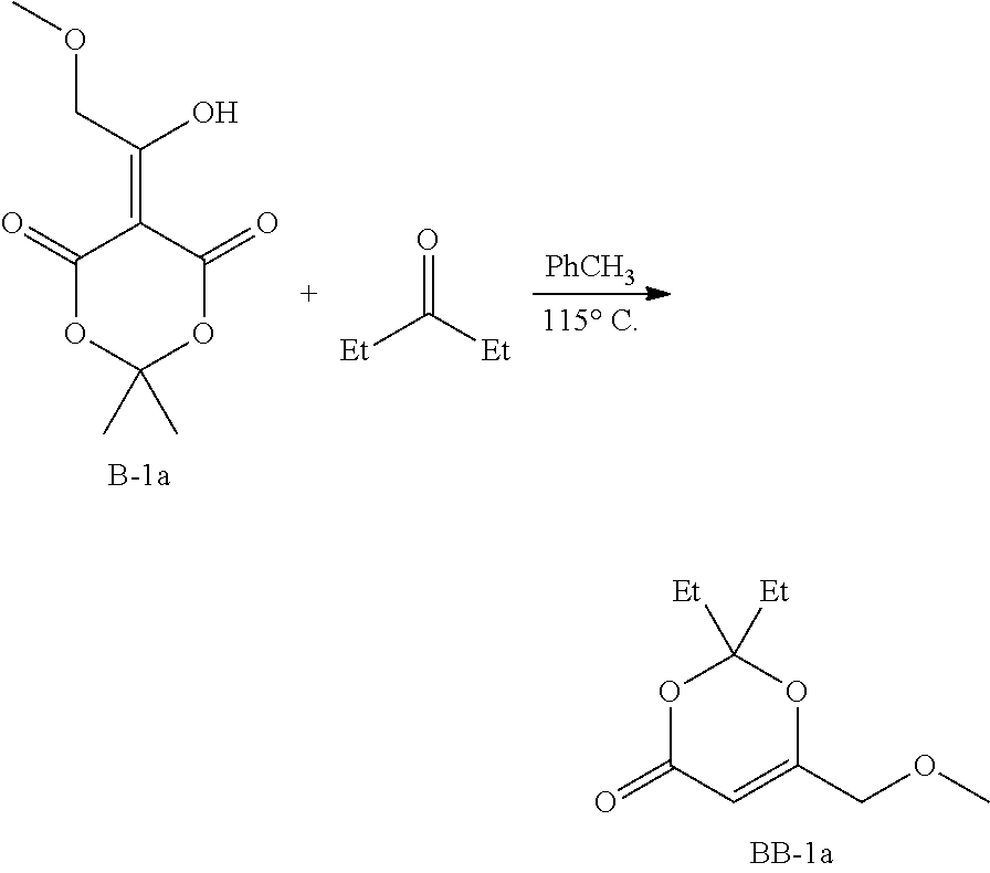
C1(=O)OC(C)(C)OC(=O)C1=C(O)COC.O=C([Et])[Et].[PhCH3].C1(=O)OC([Et])([Et])OC(COC)=C1
